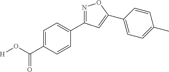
N1=C(C2=CC=C(C(O[H])=O)C=C2)C=C(C2=CC=C(C)C=C2)O1
